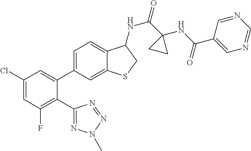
C1(Cl)=CC(F)=C(C2=NN(C)N=N2)C(C2=CC=C3C(=C2)SCC3NC(=O)C2(NC(=O)C3=CN=CN=C3)CC2)=C1
